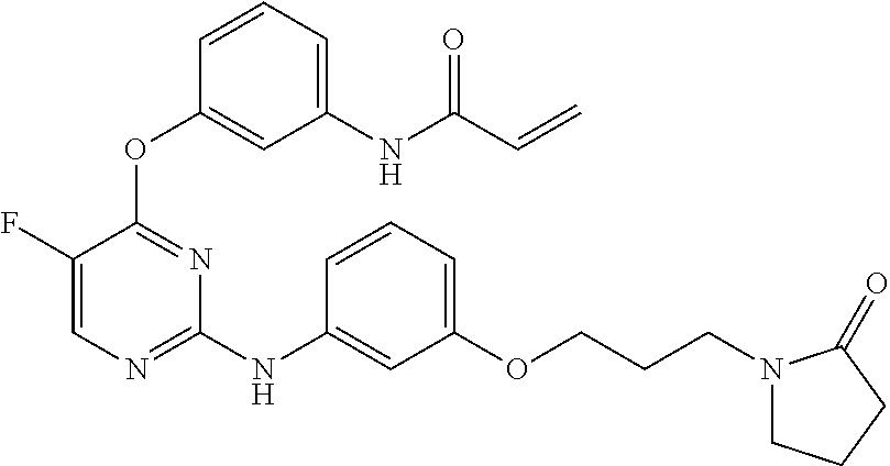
N(C1=NC=C(F)C(OC2=CC(NC(C=C)=O)=CC=C2)=N1)C1=CC(OCCCN2CCCC2=O)=CC=C1
